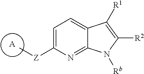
[A].C1=C([Z]C)N=C2C(=C1)C([R1])=C([R2])N2[Rb]
